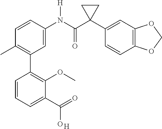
C1=C(N(C(C2(C3=CC4=C(C=C3)OCO4)CC2)=O)[H])C=CC(C)=C1C1=C(OC)C(C(=O)O)=CC=C1.[H]
